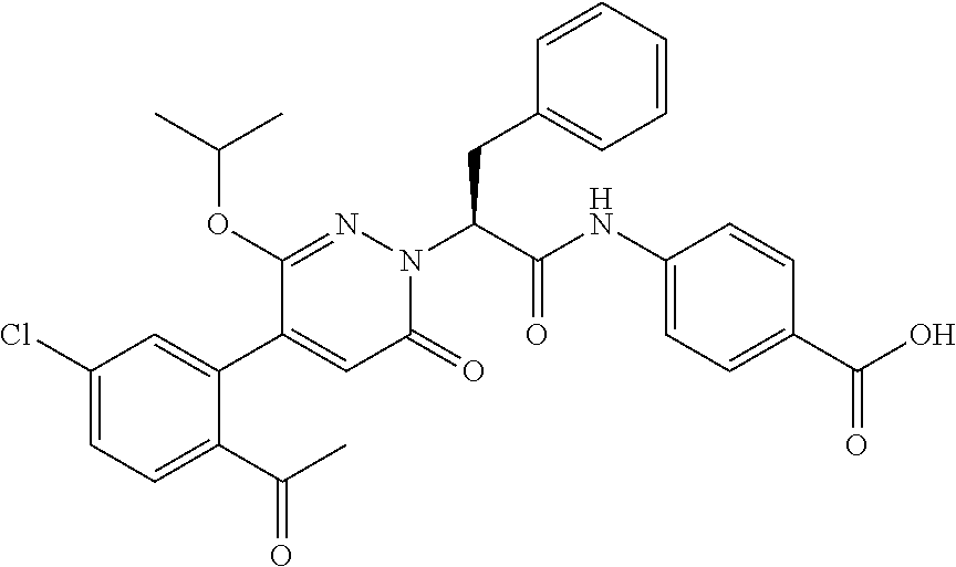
C1(Cl)=CC=C(C(C)=O)C(C2=CC(=O)N(C(C(=O)NC3=CC=C(C(O)=O)C=C3)CC3=CC=CC=C3)N=C2OC(C)C)=C1
